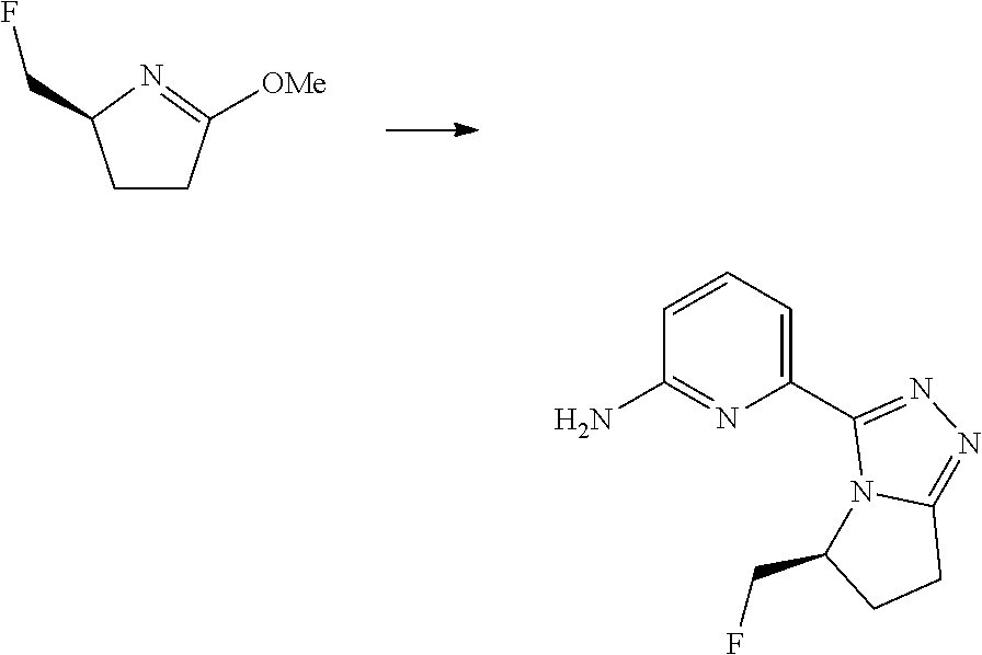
C1CC([OMe])=NC1CF.NC1=NC(C2=NN=C3N2C(CF)CC3)=CC=C1
